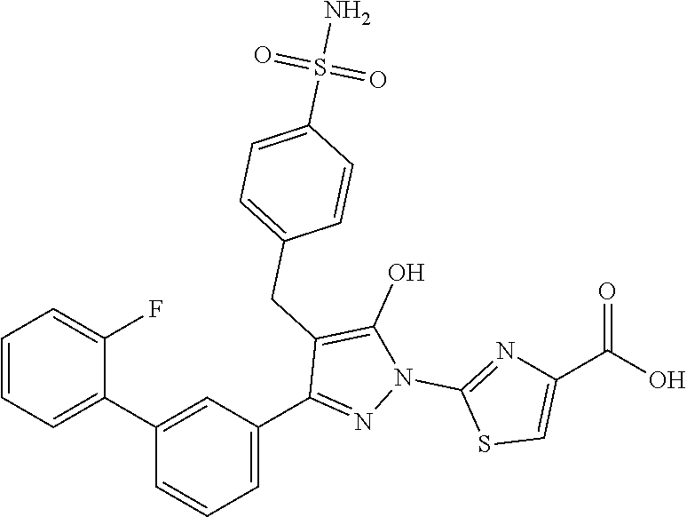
C1(C2=CC=CC=C2F)=CC(C2=NN(C3=NC(C(O)=O)=CS3)C(O)=C2CC2=CC=C(S(N)(=O)=O)C=C2)=CC=C1
